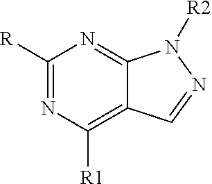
C1([R])=NC([R1])=C2C(=N1)N([R2])N=C2
